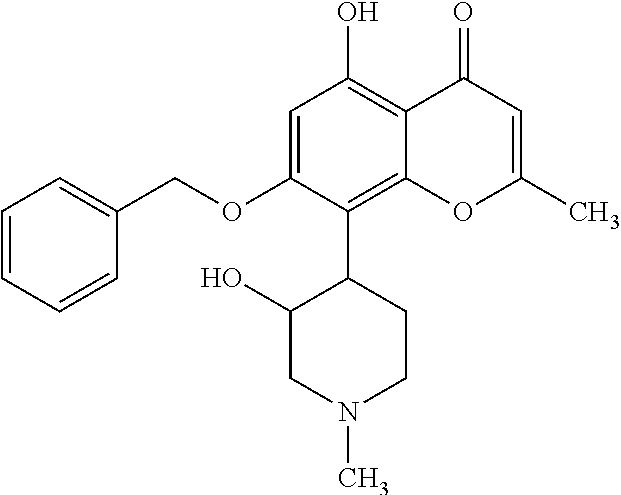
C1=CC=CC(COC2=CC(O)=C3C(=C2C2CCN(C)CC2O)OC(C)=CC3=O)=C1
